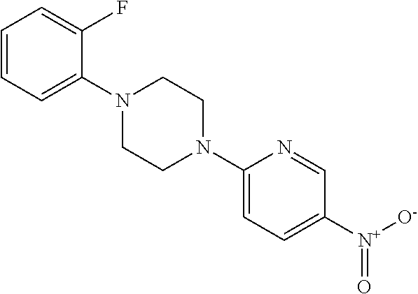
C1=CC=C(N2CCN(C3=CC=C([N+]([O-])=O)C=N3)CC2)C(F)=C1
